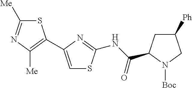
N(C(=O)C1CC([Ph])CN1[Boc])C1=NC(C2=C([Me])N=C([Me])S2)=CS1
